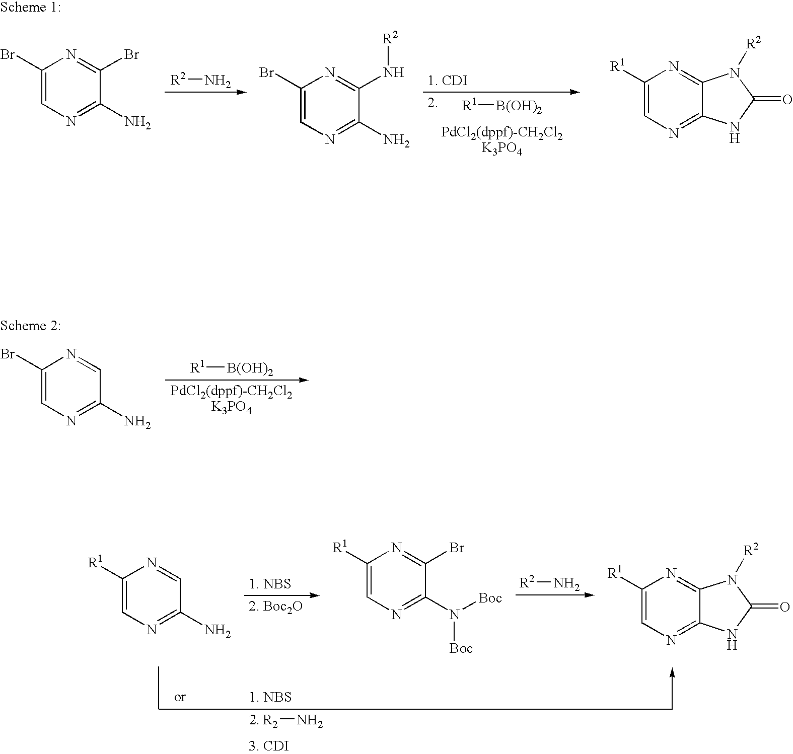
[R2]N.C1([R1])=CN=C(N)C=N1.C1([R1])=CN=C(N([Boc])[Boc])C(Br)=N1.C1([R1])=CN=C2C(=N1)N([R2])C(=O)N2.[R2]N.[R2]N.C1(Br)=CN=C(N)C(Br)=N1.C1(Br)=CN=C(N)C(N[R2])=N1.C1([R1])=CN=C2C(=N1)N([R2])C(=O)N2.[R1][B(OH)2].C1(Br)=CN=C(N)C=N1.[R1][B(OH)2]
